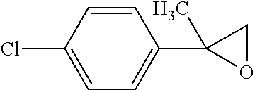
C1=CC(Cl)=CC=C1C1(C)OC1
